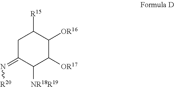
C1C(=N[R20])C([NR18R19])C([OR17])C([OR16])C1[R15]
